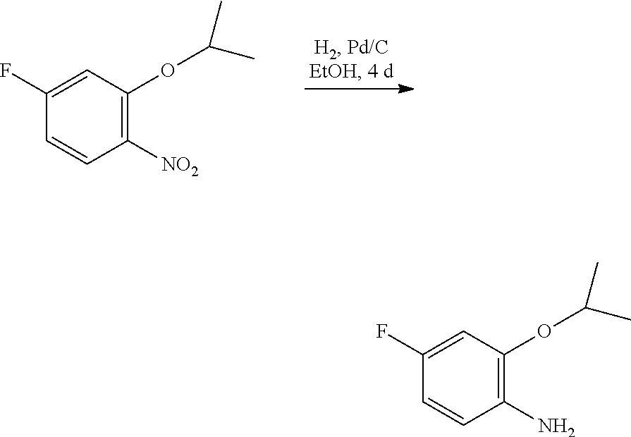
C1([NO2])=C(OC(C)C)C=C(F)C=C1.C1(N)=C(OC(C)C)C=C(F)C=C1
